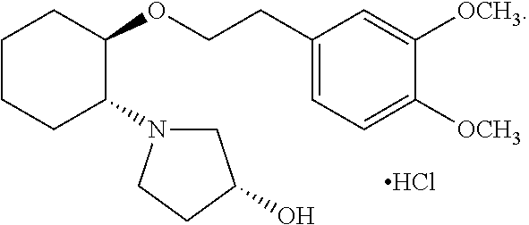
C1(CCOC2CCCCC2N2CC(O)CC2)=CC=C([OCH3])C([OCH3])=C1.Cl
